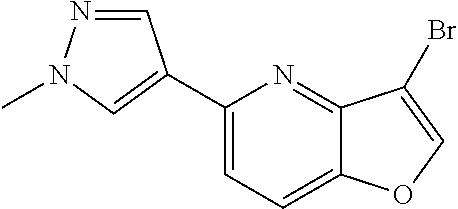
C1(C2=CN(C)N=C2)=CC=C2C(=N1)C(Br)=CO2
